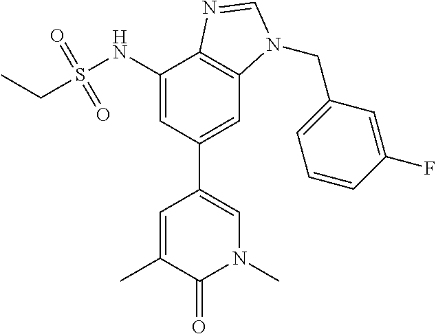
C1(NS(CC)(=O)=O)=CC(C2=CN(C)C(=O)C(C)=C2)=CC2=C1N=CN2CC1=CC=CC(F)=C1
